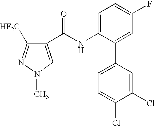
C1(C(NC2=CC=C(F)C=C2C2=CC=C(Cl)C(Cl)=C2)=O)=CN(C)N=C1[HF2C]
